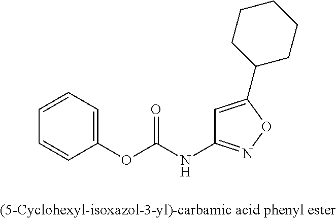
C1=CC=C(OC(NC2=NOC(C3CCCCC3)=C2)=O)C=C1
